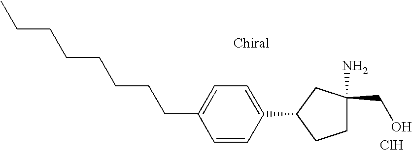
CCCCCCCCC1=CC=C(C2CCC(N)(CO)C2)C=C1.Cl
